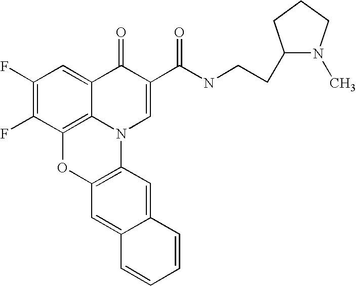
C1(F)=C(F)C2=C3C(=C1)C(=O)C(C(NCCC1N(C)CCC1)=O)=CN3C1=C(O2)C=C2C(=C1)C=CC=C2
